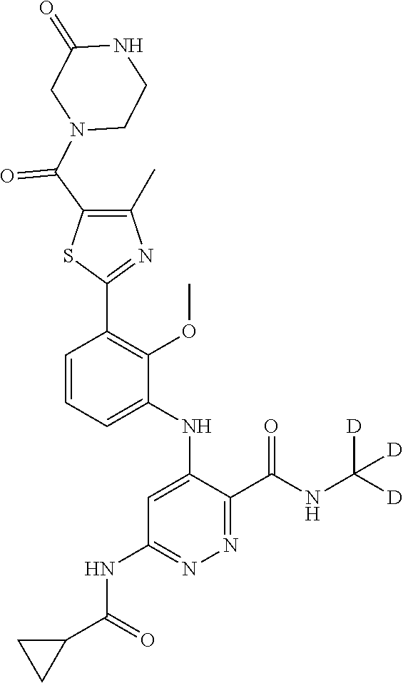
C1=CC=C(NC2=CC(NC(C3CC3)=O)=NN=C2C(NC([D])([D])[D])=O)C(OC)=C1C1=NC(C)=C(C(N2CCNC(=O)C2)=O)S1
